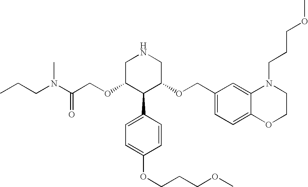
C(OC1C(C2=CC=C(OCCCOC)C=C2)C(OCC2=CC=C3C(=C2)N(CCCOC)CCO3)CNC1)C(N(CCC)C)=O
